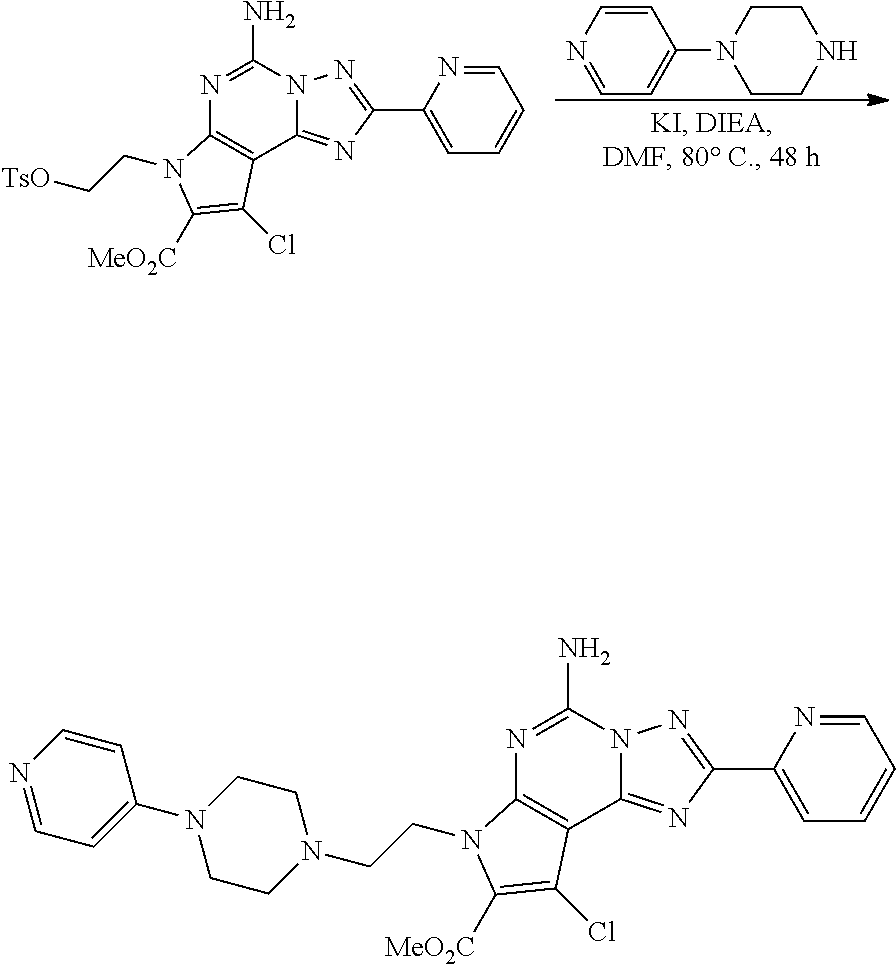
N1=C(N)N2C(=NC(C3=CC=CC=N3)=N2)C2=C1N(CC[TsO])C([MeO2C])=C2Cl.N1=CC=C(N2CCNCC2)C=C1.N1=C(N)N2C(=NC(C3=CC=CC=N3)=N2)C2=C1N(CCN1CCN(C3=CC=NC=C3)CC1)C([MeO2C])=C2Cl
